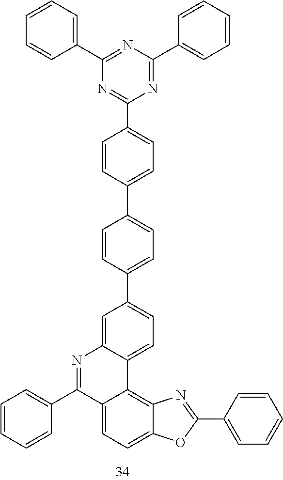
C12=CC=C3C(=C1C1=CC=C(C4=CC=C(C5=CC=C(C6=NC(C7=CC=CC=C7)=NC(C7=CC=CC=C7)=N6)C=C5)C=C4)C=C1N=C2C1=CC=CC=C1)N=C(C1=CC=CC=C1)O3
